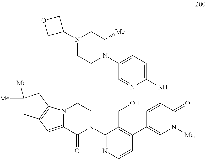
C1=C(N2C([Me])CN(C3COC3)CC2)C=NC(NC2=CC(C3=C(CO)C(N4CCN5C(=CC6=C5CC([Me])([Me])C6)C4=O)=NC=C3)=CN([Me])C2=O)=C1
